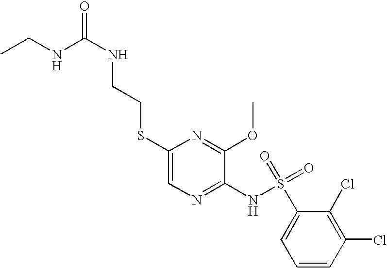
C1(SCCNC(NCC)=O)=CN=C(NS(C2=CC=CC(Cl)=C2Cl)(=O)=O)C(OC)=N1
